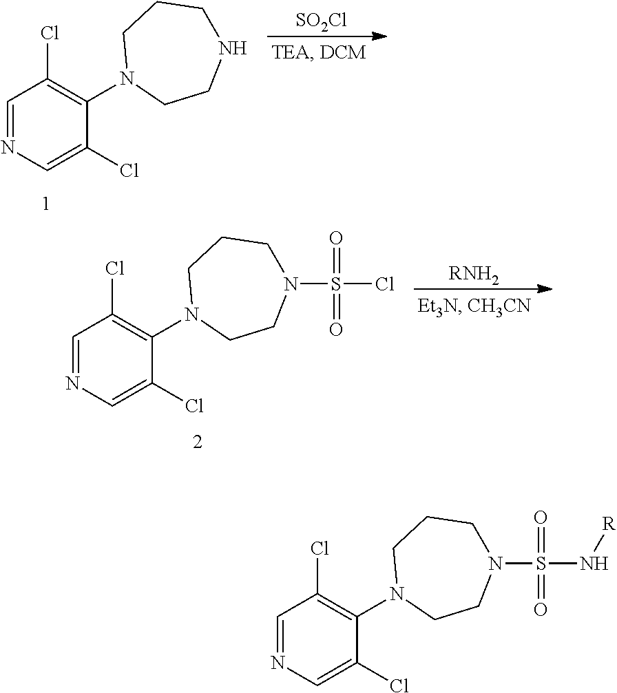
C1=NC=C(Cl)C(N2CCNCCC2)=C1Cl.[SO2Cl].C1=NC=C(Cl)C(N2CCN(S(N[R])(=O)=O)CCC2)=C1Cl.C1=NC=C(Cl)C(N2CCN(S(Cl)(=O)=O)CCC2)=C1Cl.[RNH2]
